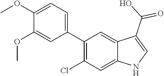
C1(C2=CC=C(OC)C(OC)=C2)=C(Cl)C=C2C(=C1)C(C(O)=O)=CN2
